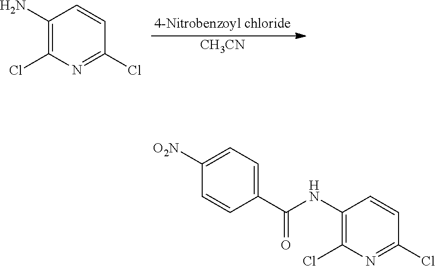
[CH3CN].C1(N)=C(Cl)N=C(Cl)C=C1.C1(NC(C2=CC=C([O2N])C=C2)=O)=C(Cl)N=C(Cl)C=C1
